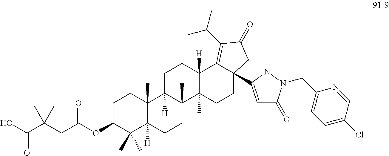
OC(C(CC(OC1C(C)(C)C2([H])C(C)(CC1)C1([H])C(C)(CC2)C2(C)C([H])(CC1)C1=C(C(C)C)C(=O)CC1(C1=CC(=O)N(CC3=CC=C(Cl)C=N3)N1C)CC2)=O)(C)C)=O
